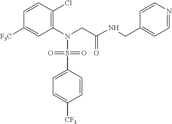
C1(N(CC(NCC2=CC=NC=C2)=O)S(C2=CC=C([CF3])C=C2)(=O)=O)=C(Cl)C=CC([F3C])=C1
